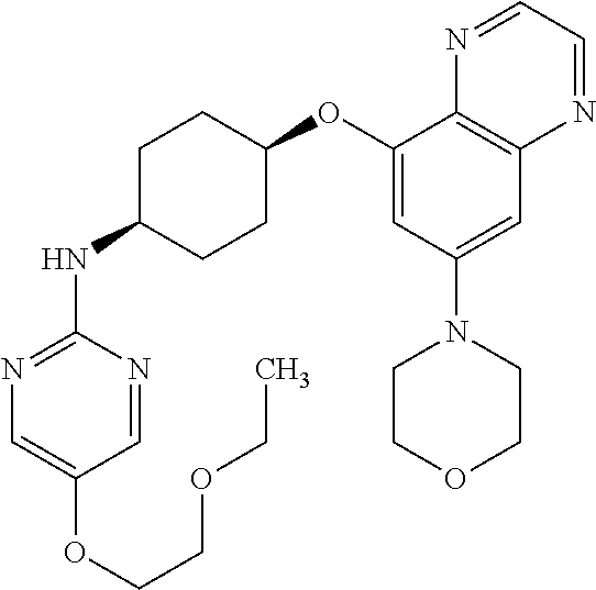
C1(OC2CCC(NC3=NC=C(OCCOCC)C=N3)CC2)=CC(N2CCOCC2)=CC2=C1N=CC=N2
